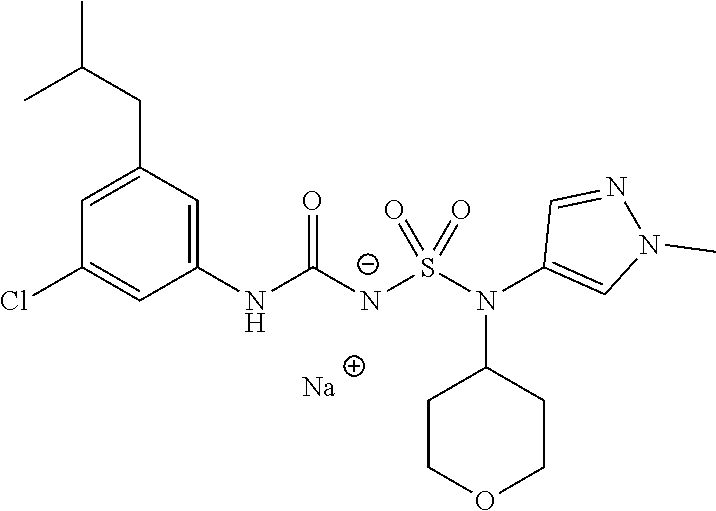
C1(CC(C)C)=CC(Cl)=CC(NC([N-]S(N(C2=CN(C)N=C2)C2CCOCC2)(=O)=O)=O)=C1.[Na]
